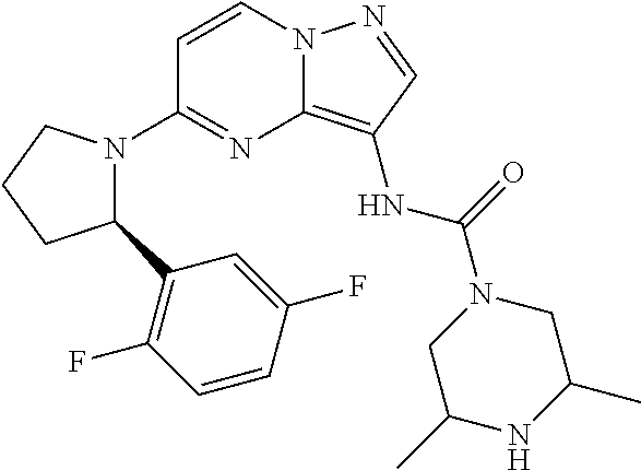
C1=CN2C(=C(NC(=O)N3CC(C)NC(C)C3)C=N2)N=C1N1C(C2=C(F)C=CC(F)=C2)CCC1
